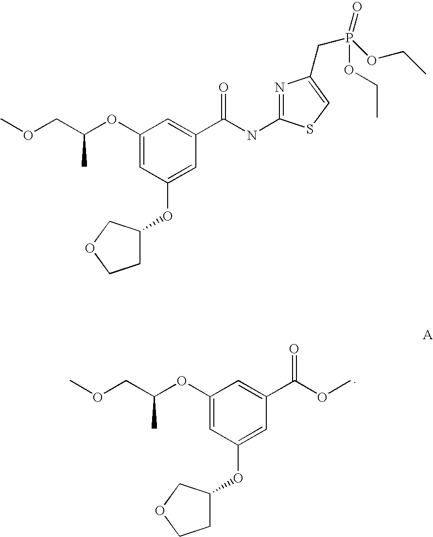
C1(OC(COC)C)=CC(OC2CCOC2)=CC(C(OC)=O)=C1.C1(OC(COC)C)=CC(OC2CCOC2)=CC(C(NC2=NC(CP(OCC)(=O)OCC)=CS2)=O)=C1
